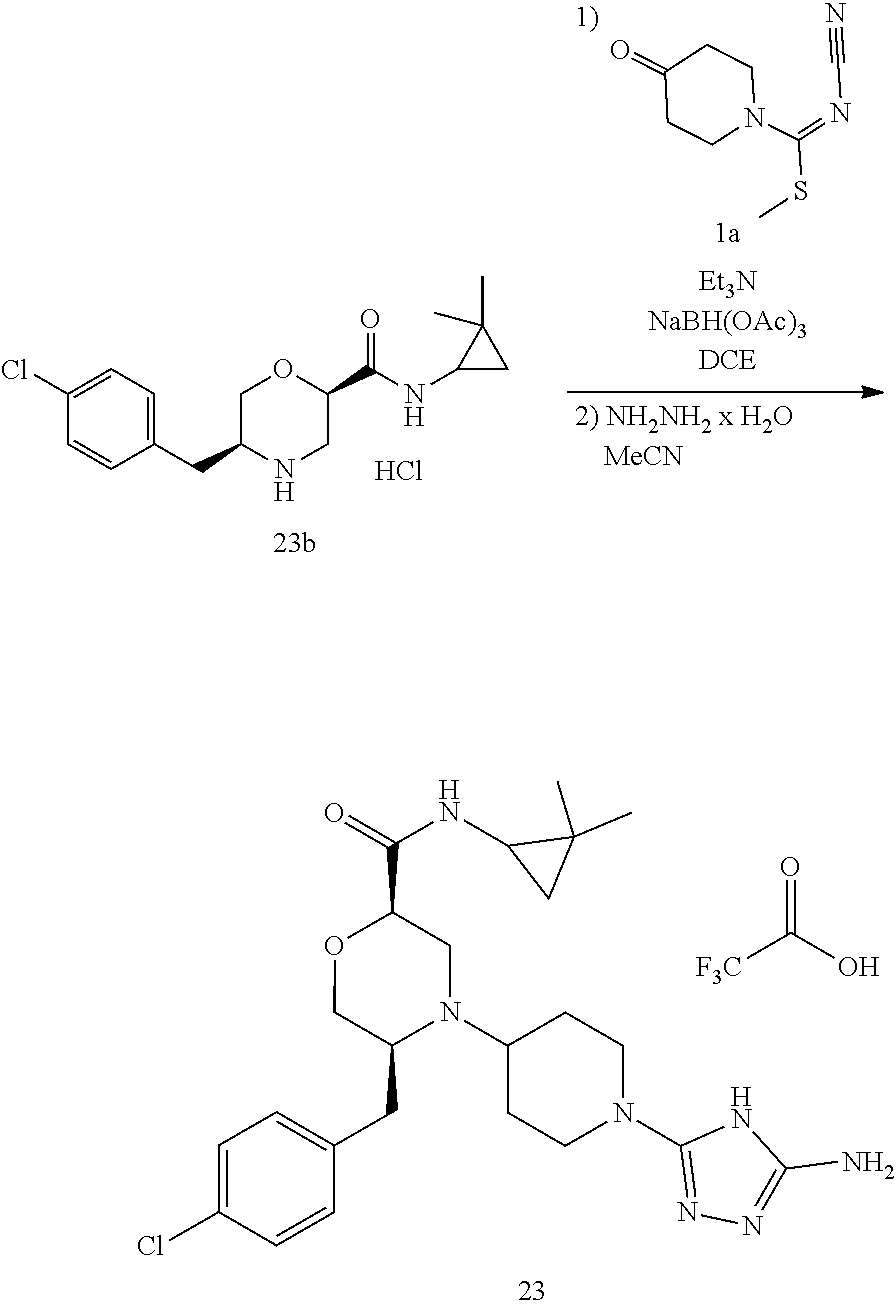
C1(=O)CCN(C(=NC#N)SC)CC1.Cl.C1=C(Cl)C=CC(CC2NCC(C(NC3CC3(C)C)=O)OC2)=C1.C1=C(Cl)C=CC(CC2N(C3CCN(C4=NN=C(N)N4)CC3)CC(C(=O)NC3CC3(C)C)OC2)=C1.O=C(O)[F3C]
